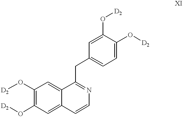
O(C1=C(O[D2])C=C2C(=C1)C=CN=C2CC1=CC=C(O[D2])C(O[D2])=C1)[D2]
